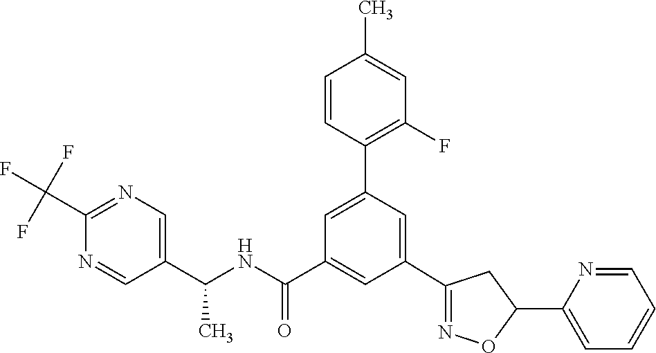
C1(C2=NOC(C3=CC=CC=N3)C2)=CC(C2=C(F)C=C(C)C=C2)=CC(C(NC(C2=CN=C(C(F)(F)F)N=C2)C)=O)=C1
